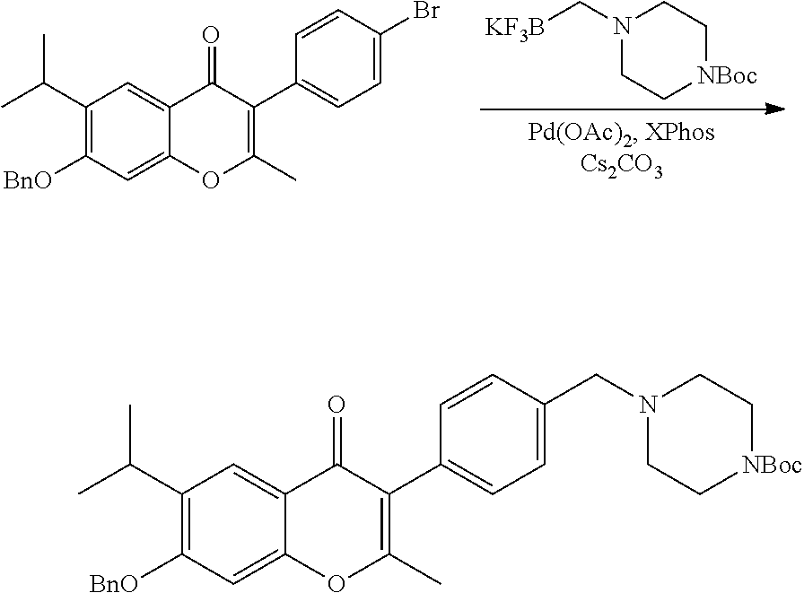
C1(C(C)C)=C([BnO])C=C2C(=C1)C(=O)C(C1=CC=C(Br)C=C1)=C(C)O2.N1(C[KF3B])CC[NBoc]CC1.C1(C(C)C)=C([BnO])C=C2C(=C1)C(=O)C(C1=CC=C(CN3CC[NBoc]CC3)C=C1)=C(C)O2
